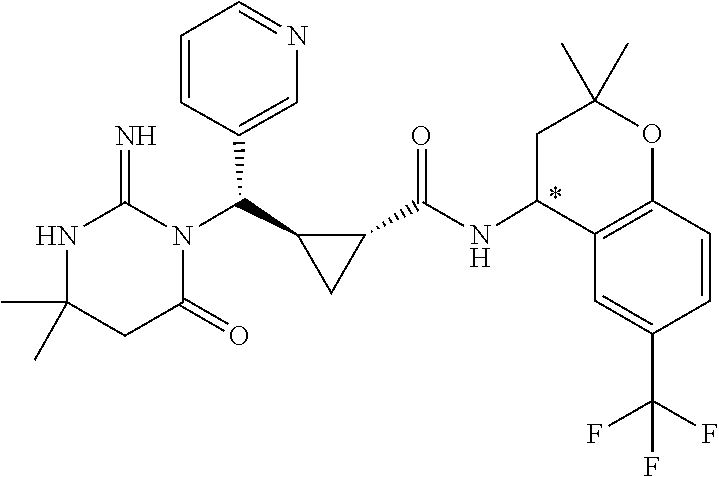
CC1(C)NC(=N)N(C(C2CC2C(NC2C3=C(OC(C)(C)C2)C=CC(C(F)(F)F)=C3)=O)C2=CN=CC=C2)C(=O)C1
